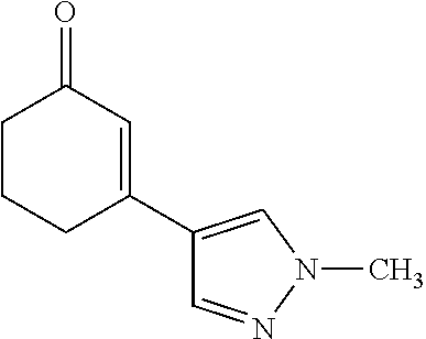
C1(C2=CC(=O)CCC2)=CN(C)N=C1
